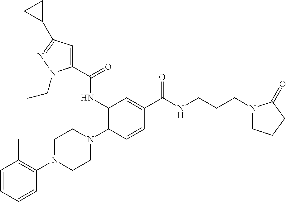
C1=CC=CC(N2CCN(C3=C(NC(C4=CC(C5CC5)=NN4CC)=O)C=C(C(NCCCN4CCCC4=O)=O)C=C3)CC2)=C1C
